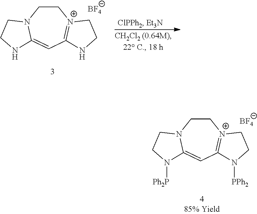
C1CN2C(=CC3=[N+]1CCN3[PPh2])N([Ph2P])CC2.[BF4].C1CN2C(=CC3=[N+]1CCN3)NCC2.[BF4]
